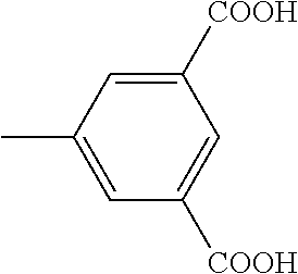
CC1=CC([COOH])=CC([COOH])=C1
